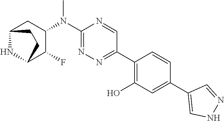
C12CC(N(C3=NN=C(C4=C(O)C=C(C5=CNN=C5)C=C4)C=N3)C)C(F)C(N1)CC2
